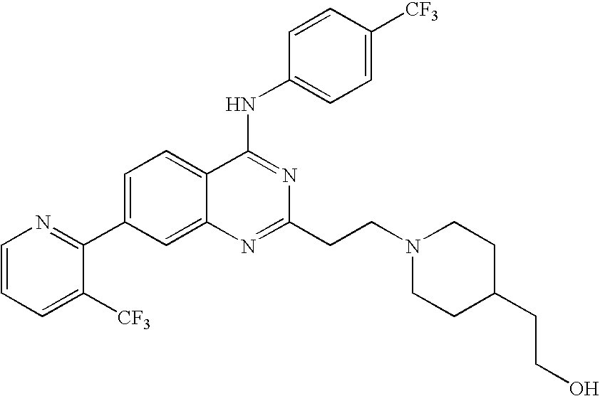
C1=CC=C([CF3])C(C2=CC=C3C(=C2)N=C(CCN2CCC(CCO)CC2)N=C3NC2=CC=C([CF3])C=C2)=N1
